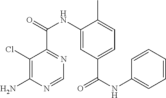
C1(Cl)=C(N)N=CN=C1C(=O)NC1=CC(C(NC2=CC=CC=C2)=O)=CC=C1C
